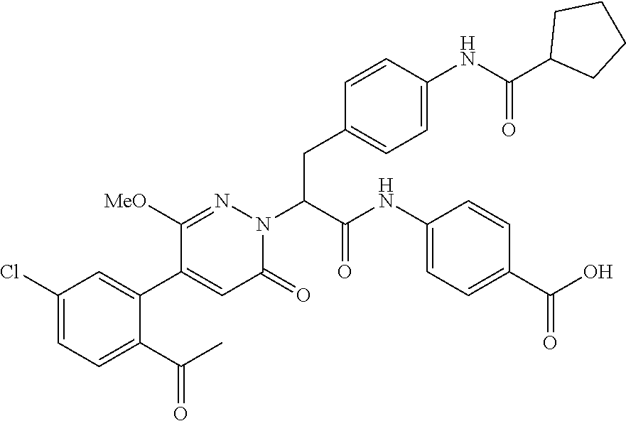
C1(Cl)=CC=C(C(C)=O)C(C2=CC(=O)N(C(CC3=CC=C(NC(C4CCCC4)=O)C=C3)C(NC3=CC=C(C(O)=O)C=C3)=O)N=C2[MeO])=C1
